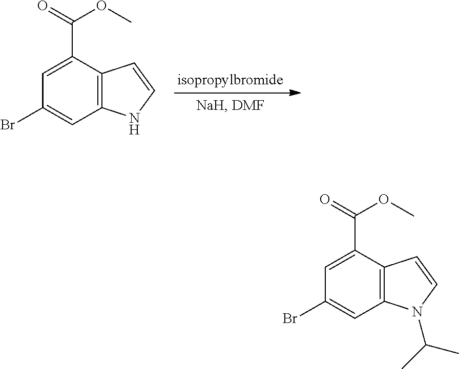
C1=C(C(OC)=O)C2=C(C=C1Br)NC=C2.C1=C(C(OC)=O)C2=C(C=C1Br)N(C(C)C)C=C2
